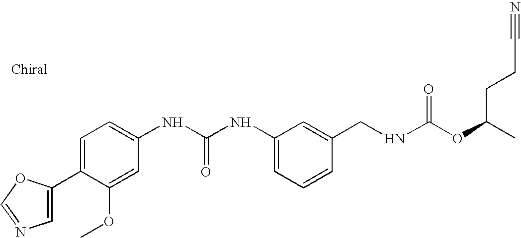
C1(C2=CN=CO2)=CC=C(NC(NC2=CC=CC(CNC(OC(C)CCC#N)=O)=C2)=O)C=C1OC
